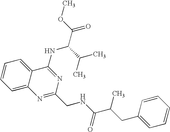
C1=CC=C2C(=C1)C(NC(C(C)C)C(=O)OC)=NC(CNC(=O)C(CC1=CC=CC=C1)C)=N2
